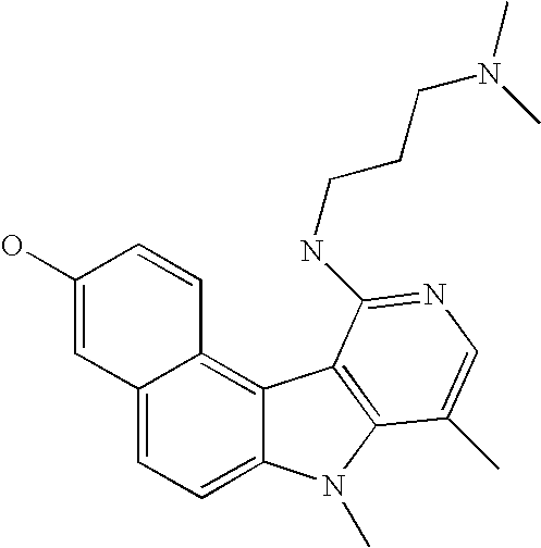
C12=CC=C3C(=C1C=CC(O)=C2)C1=C(N3C)C(C)=CN=C1NCCCN(C)C
